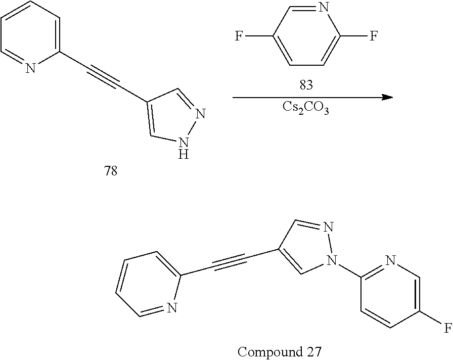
C1=NC(C#CC2=CN(C3=NC=C(F)C=C3)N=C2)=CC=C1.C1=CC=C(C#CC2=CNN=C2)N=C1.C1=C(F)C=NC(F)=C1.[Cs2CO3]
